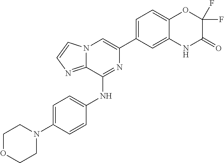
C1(C2=CC=C3C(=C2)NC(=O)C(F)(F)O3)=CN2C(=NC=C2)C(NC2=CC=C(N3CCOCC3)C=C2)=N1
